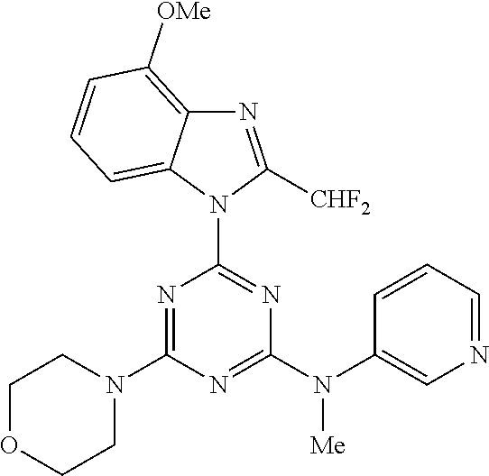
N1=C(N2CCOCC2)N=C(N(C2=CN=CC=C2)[Me])N=C1N1C([CHF2])=NC2=C([OMe])C=CC=C12
